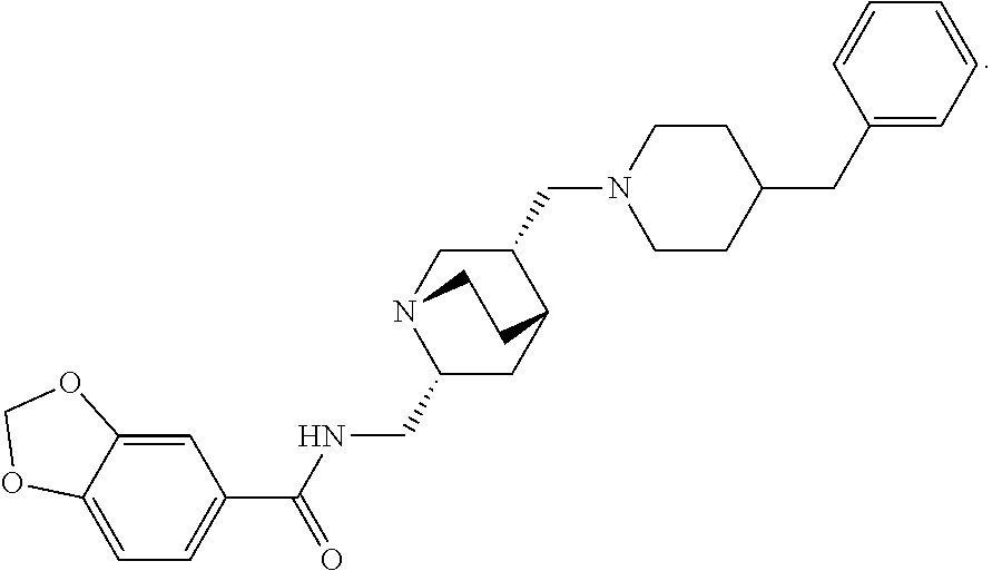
C(C1CC2C(CN3CCC(CC4=CC=CC=C4)CC3)CN1CC2)NC(C1=CC=C2C(=C1)OCO2)=O
